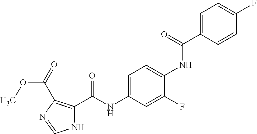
C1=C(C(=O)NC2=CC=C(NC(=O)C3=C(C(=O)OC)N=CN3)C=C2F)C=CC(F)=C1
